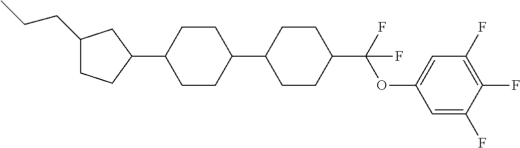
C1(CCC)CCC(C2CCC(C3CCC(C(OC4=CC(F)=C(F)C(F)=C4)(F)F)CC3)CC2)C1
